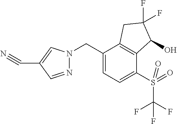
C1(CN2N=CC(C#N)=C2)=CC=C(S(=O)(C(F)(F)F)=O)C2=C1CC(F)(F)C2O
